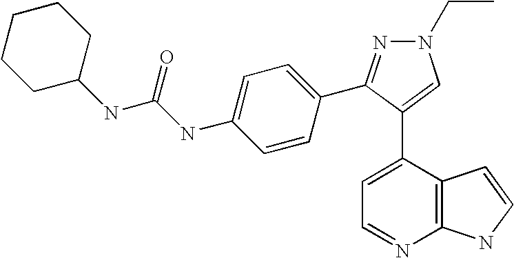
C1=C(C2=CN(CC)N=C2C2=CC=C(NC(=O)NC3CCCCC3)C=C2)C2=C(N=C1)NC=C2
